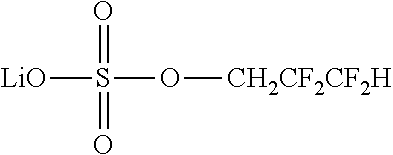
[LiO]S(O[CH2CF2CF2H])(=O)=O
